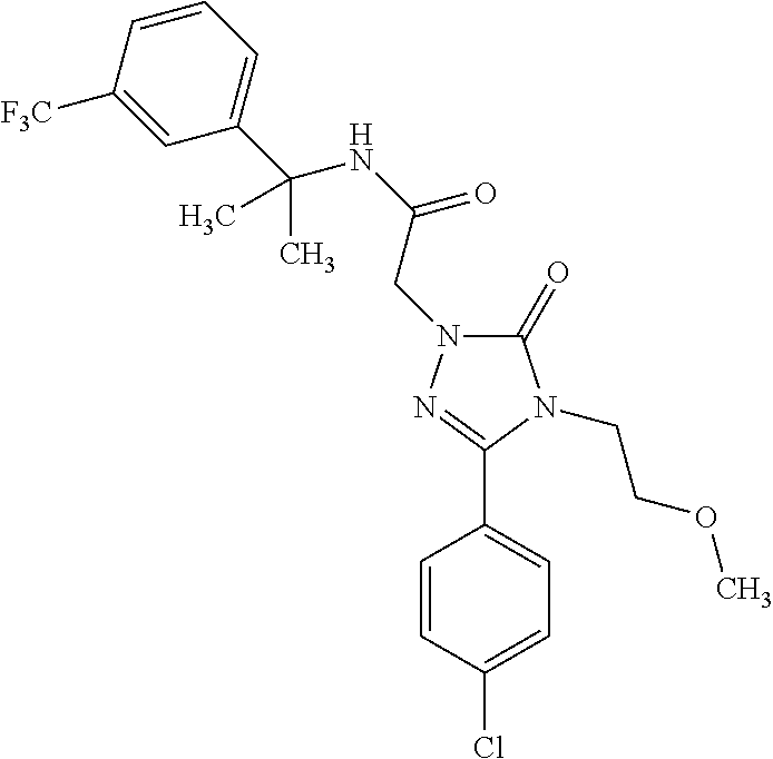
C1=CC(Cl)=CC=C1C1=NN(CC(NC(C2=CC=CC([F3C])=C2)(C)C)=O)C(=O)N1CCOC
